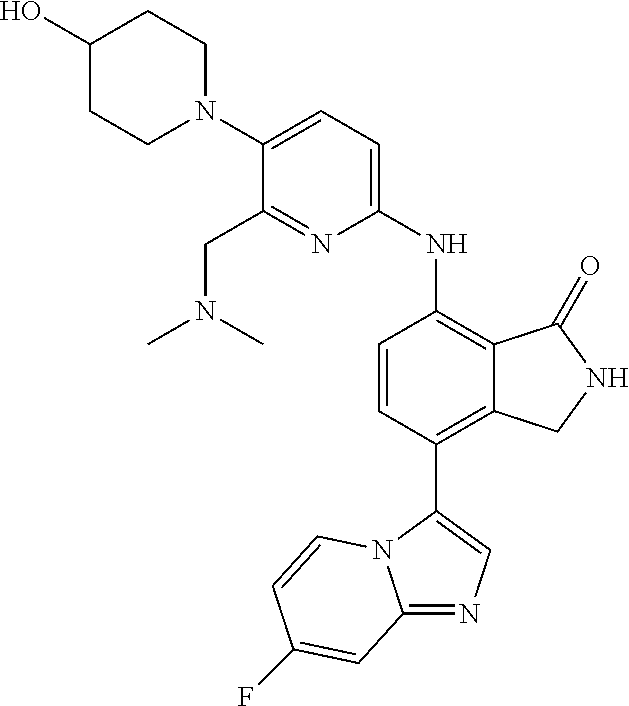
C1(C2=CN=C3N2C=CC(F)=C3)=C2C(=C(NC3=CC=C(N4CCC(O)CC4)C(CN(C)C)=N3)C=C1)C(=O)NC2
